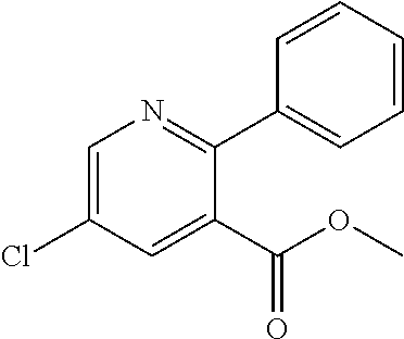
C1(Cl)=CN=C(C2=CC=CC=C2)C(C(OC)=O)=C1
